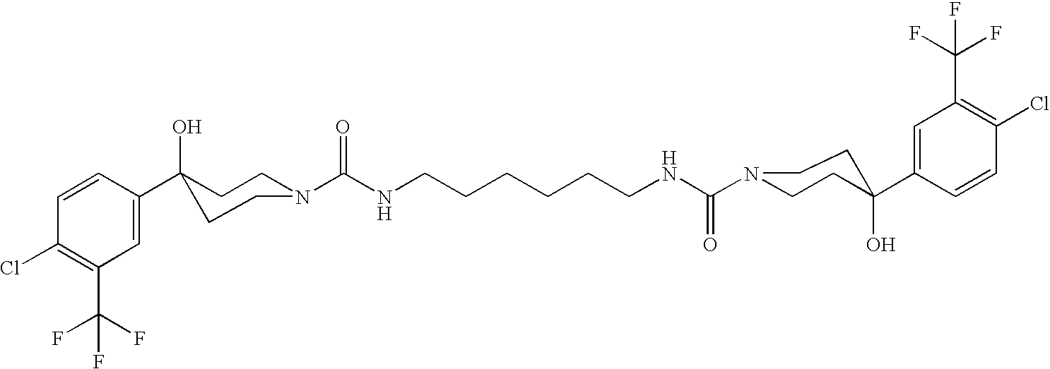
C1=C(C2(O)CCN(C(NCCCCCCNC(N3CCC(C4=CC(C(F)(F)F)=C(Cl)C=C4)(O)CC3)=O)=O)CC2)C=CC(Cl)=C1C(F)(F)F
